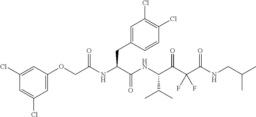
C1=C(Cl)C=C(Cl)C=C1OCC(NC(C(NC(C(C(C(NCC(C)C)=O)(F)F)=O)C(C)C)=O)CC1=CC(Cl)=C(Cl)C=C1)=O
